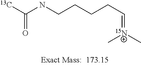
[13C]C(NCCCCC=[15N+](C)C)=O
